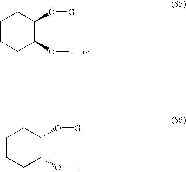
C1CC(O[J])C(O[G])CC1.C1CC(O[J])C(O[G1])CC1
